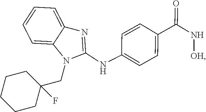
C1CC(CN2C(NC3=CC=C(C(N[OH])=O)C=C3)=NC3=CC=CC=C23)(F)CCC1
